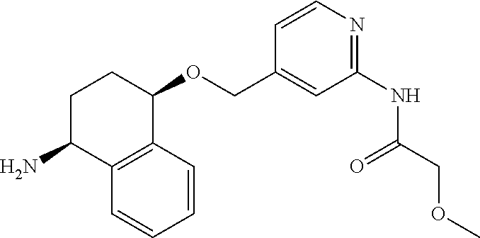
C1=CC=CC2=C1C(N)CCC2OCC1=CC(NC(COC)=O)=NC=C1
